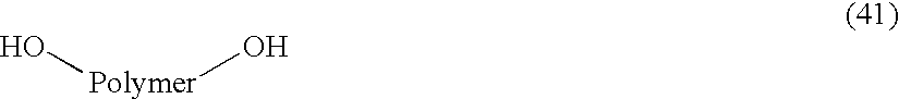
O[Polymer]O
